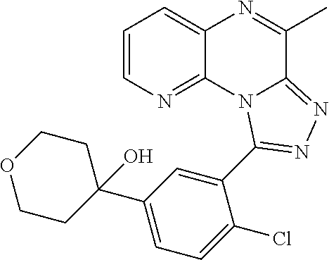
C1=CN=C2C(=C1)N=C(C)C1=NN=C(C3=CC(C4(O)CCOCC4)=CC=C3Cl)N21
